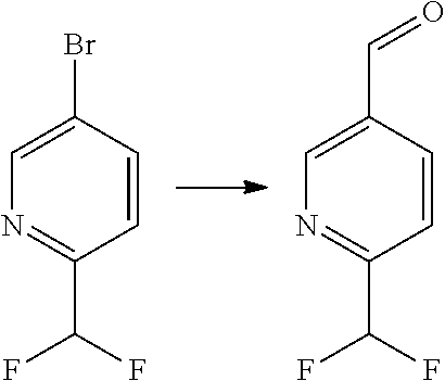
C1=CC(Br)=CN=C1C(F)F.C1=CC(C=O)=CN=C1C(F)F
